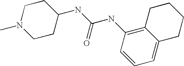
C1CN(C)CCC1NC(NC1=C2C(=CC=C1)CCCC2)=O
